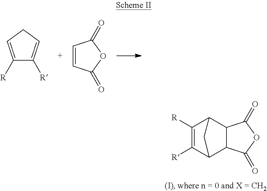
C1([R])=C([R])C2C3C(C1C2)C(=O)OC3=O.C1([R])=CCC=C1[R].C1=CC(=O)OC1=O
